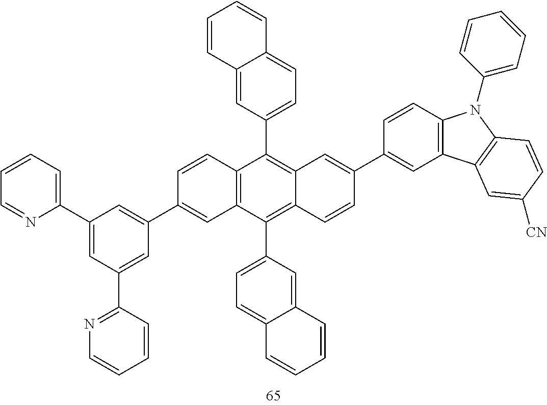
C12=C(C(C3=CC=C4C(=C3)C=CC=C4)=C3C(=C1C1=CC=C4C(=C1)C=CC=C4)C=C(C1=CC4=C(C=C1)N(C1=CC=CC=C1)C1=C4C=C([CN])C=C1)C=C3)C=C(C1=CC(C3=CC=CC=N3)=CC(C3=NC=CC=C3)=C1)C=C2
